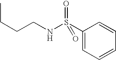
CCCCNS(C1=CC=CC=C1)(=O)=O
